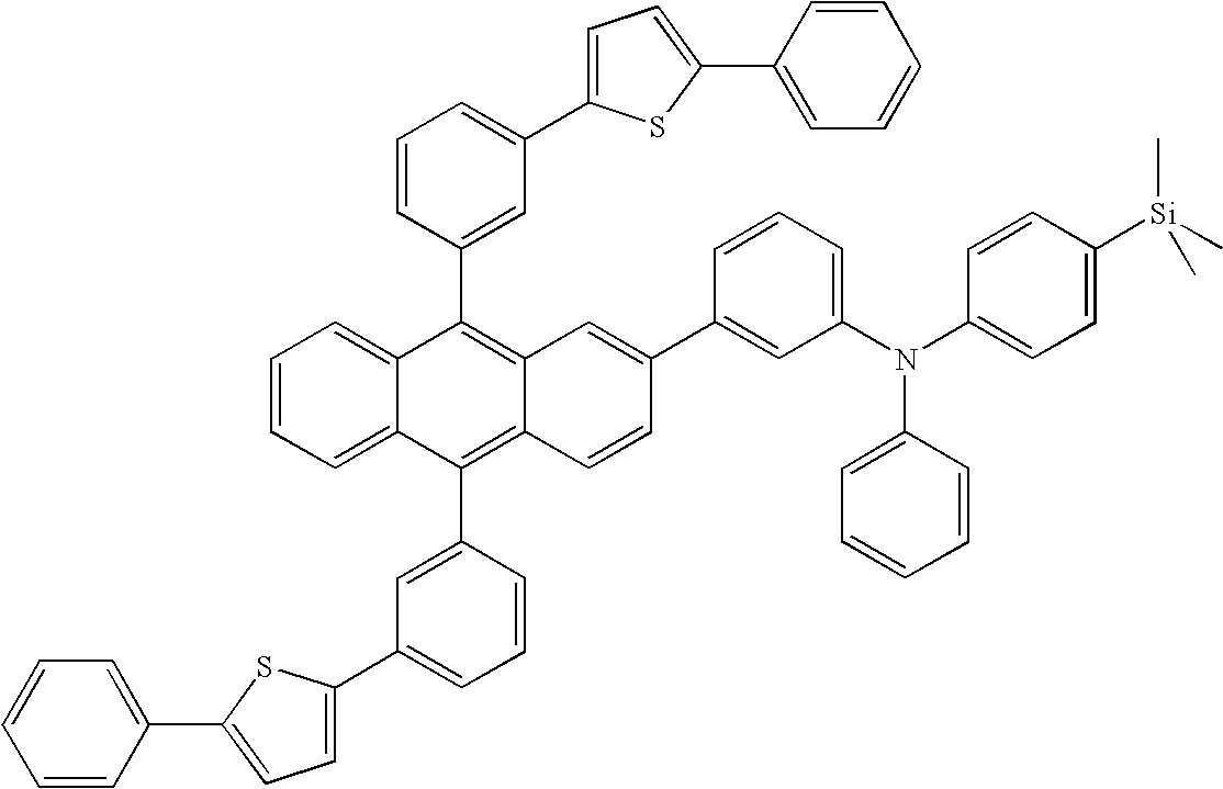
C1=CC=C(C2=CC=C(C3=CC=CC=C3)S2)C=C1C1=C2C(=C(C3=CC(C4=CC=C(C5=CC=CC=C5)S4)=CC=C3)C3=CC=CC=C13)C=CC(C1=CC(N(C3=CC=C([Si](C)(C)C)C=C3)C3=CC=CC=C3)=CC=C1)=C2
